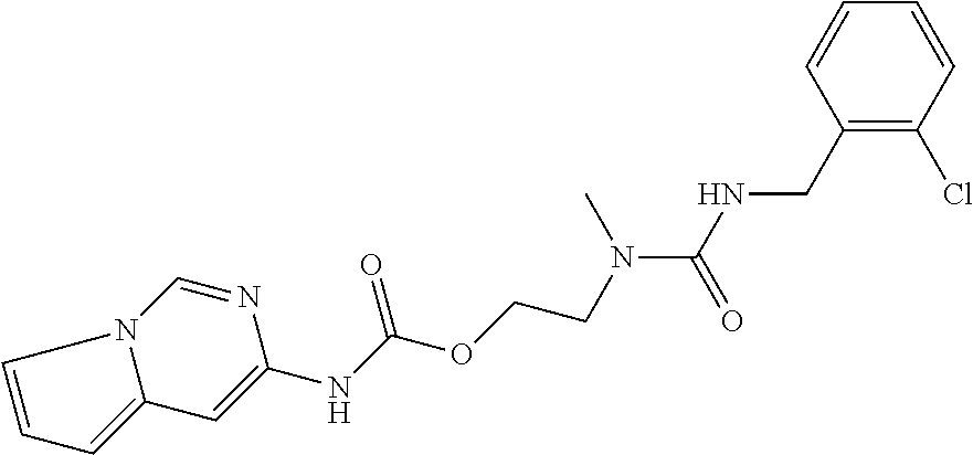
C1=CC(CNC(N(C)CCOC(NC2=CC3=CC=CN3C=N2)=O)=O)=C(Cl)C=C1
